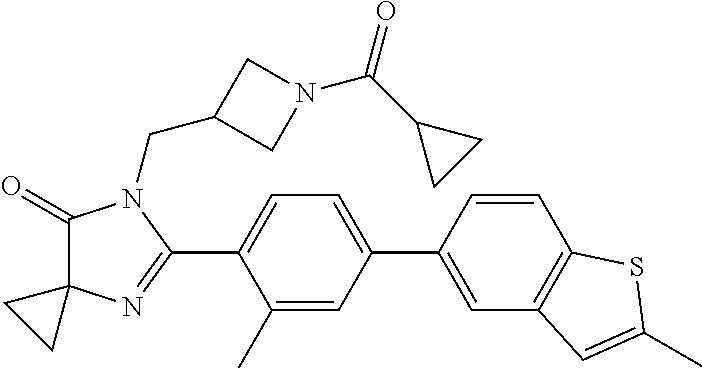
C1(=O)C2(N=C(C3=CC=C(C4=CC5=C(C=C4)SC(C)=C5)C=C3C)N1CC1CN(C(C3CC3)=O)C1)CC2
